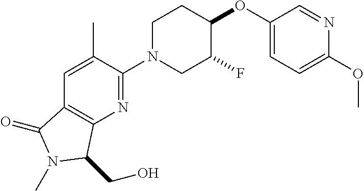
C1(OC2CCN(C3=NC4=C(C(=O)N(C)C4CO)C=C3C)CC2F)=CC=C(OC)N=C1
